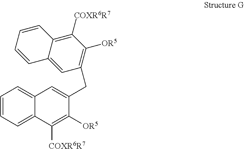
C1=CC=CC2=CC(CC3=CC4=CC=CC=C4C([COXR6R7])=C3[OR5])=C([OR5])C([COXR6R7])=C12
